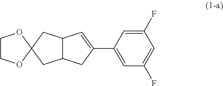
C1(C2=CC(F)=CC(F)=C2)=CC2C(C1)CC1(C2)OCCO1
